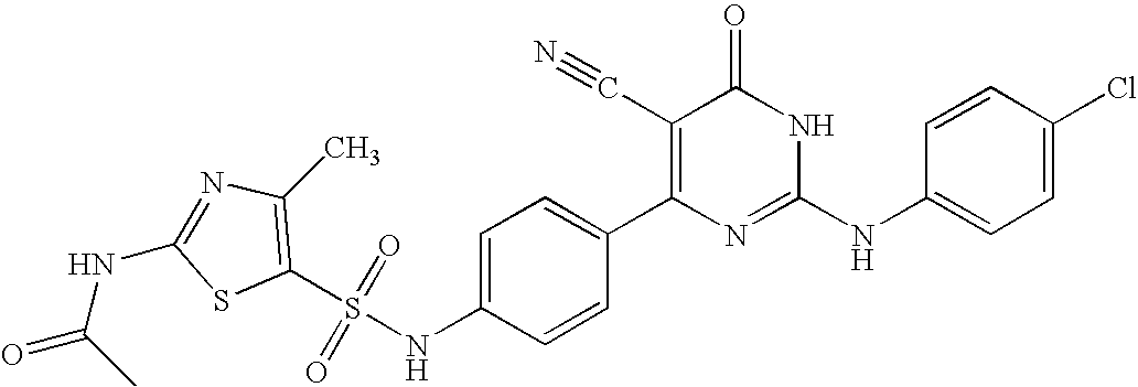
C1=CC(C2=C(C#N)C(=O)NC(NC3=CC=C(Cl)C=C3)=N2)=CC=C1NS(=O)(=O)C1=C(C)N=C(NC(C)=O)S1
